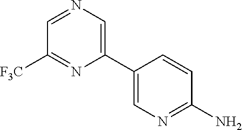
C1(C2=CN=CC([F3C])=N2)=CN=C(N)C=C1
